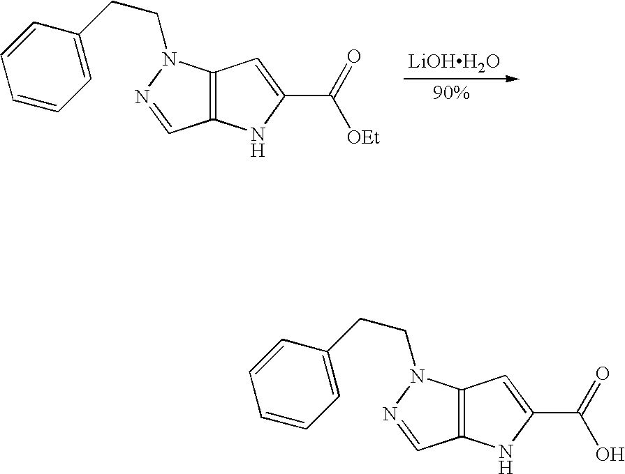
[LiOHH2O].C12=C(C=C(C([OEt])=O)N1)N(CCC1=CC=CC=C1)N=C2.N1C(C(O)=O)=CC2=C1C=NN2CCC1=CC=CC=C1
